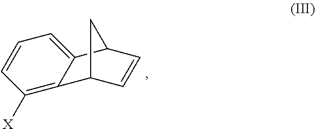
C12=C([X])C=CC=C1C1C=CC2C1
